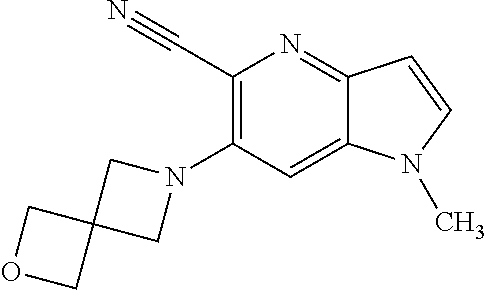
C1(C#N)=C(N2CC3(C2)COC3)C=C2C(=N1)C=CN2C
